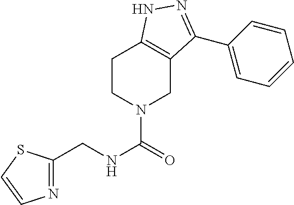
C1CN(C(=O)NCC2=NC=CS2)CC2=C1NN=C2C1=CC=CC=C1
